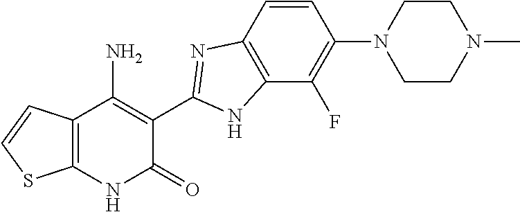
C1=CC2=C(C(F)=C1N1CCN(C)CC1)NC(C1=C(N)C3=C(NC1=O)SC=C3)=N2
